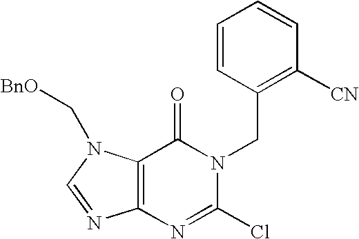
C12=C(N(C[BnO])C=N1)C(=O)N(CC1=C([CN])C=CC=C1)C(Cl)=N2
